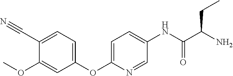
C1(C#N)=CC=C(OC2=CC=C(NC(=O)C(CC)N)C=N2)C=C1OC
